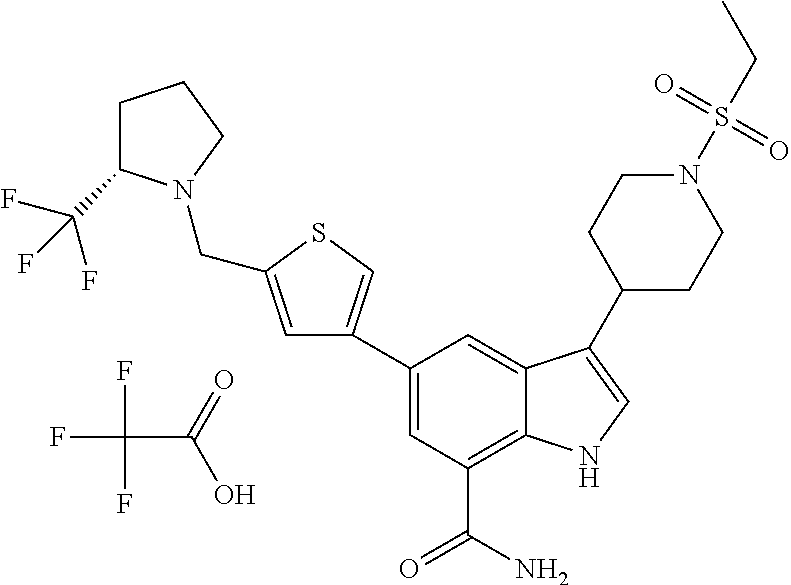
C(C(O)=O)(F)(F)F.C1(C2=CSC(CN3C(C(F)(F)F)CCC3)=C2)=CC(C(N)=O)=C2C(=C1)C(C1CCN(S(CC)(=O)=O)CC1)=CN2
